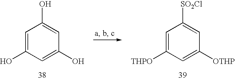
C1=C(O)C=C(O)C=C1O.C1=C([THPO])C=C([OTHP])C=C1[SO2Cl]
